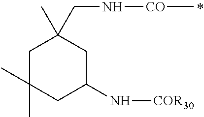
C(N[CO]C)C1(C)CC(C)(C)CC(N[COR30])C1
